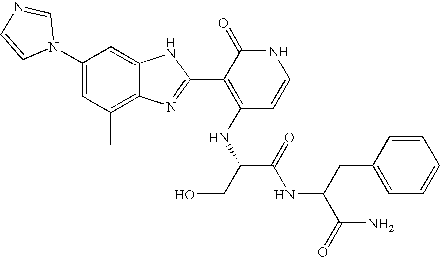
C1(C)=C2C(=CC(N3C=NC=C3)=C1)NC(C1=C(NC(C(NC(C(=O)N)CC3=CC=CC=C3)=O)CO)C=CNC1=O)=N2
